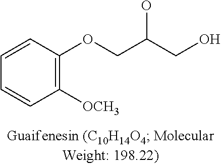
C1([OCH3])=C(OCC(CO)O)C=CC=C1
